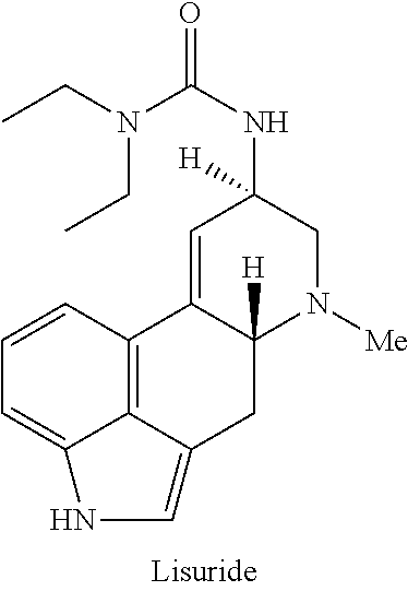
C1=C2C([H])(N([Me])CC1(NC(=O)N(CC)CC)[H])CC1=CNC3=CC=CC2=C13
